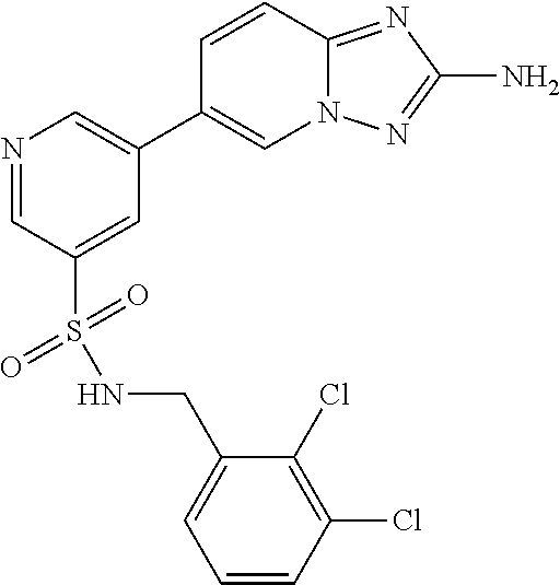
N1=CC(S(=O)(=O)NCC2=CC=CC(Cl)=C2Cl)=CC(C2=CN3C(=NC(N)=N3)C=C2)=C1
